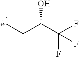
CCC(C(F)(F)F)O
